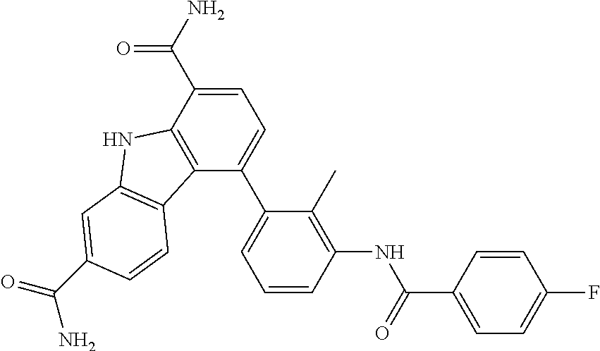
C1=CC(F)=CC=C1C(NC1=C(C)C(C2=CC=C(C(N)=O)C3=C2C2=C(N3)C=C(C(N)=O)C=C2)=CC=C1)=O
